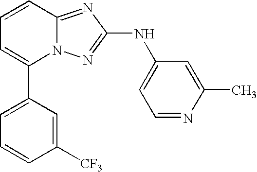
C1(C2=CC=CC3=NC(NC4=CC=NC(C)=C4)=NN23)=CC=CC([CF3])=C1
